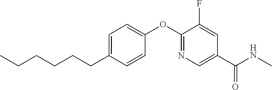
C1=C(CCCCCC)C=CC(OC2=NC=C(C(NC)=O)C=C2F)=C1
